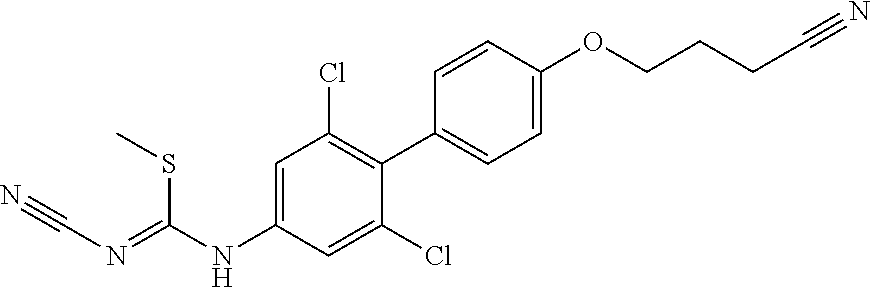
C(NC1=CC(Cl)=C(C2=CC=C(OCCCC#N)C=C2)C(Cl)=C1)(=NC#N)SC
